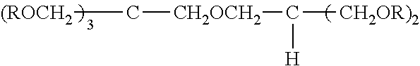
[(ROCH2]C[CH2OCH2]C([CH2OR)2])[H]
